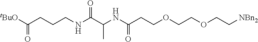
[tBuO]C(CCCNC(C(NC(CCOCCOCC[NBn2])=O)C)=O)=O
